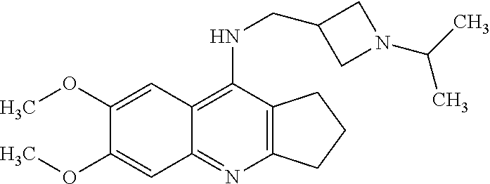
C12=C(C(NCC3CN(C(C)C)C3)=C3C(=N1)C=C(OC)C(OC)=C3)CCC2
